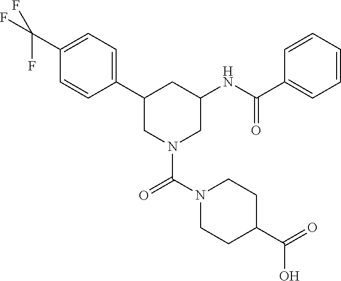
C1(C2CN(C(=O)N3CCC(C(=O)O)CC3)CC(NC(C3=CC=CC=C3)=O)C2)=CC=C(C(F)(F)F)C=C1
